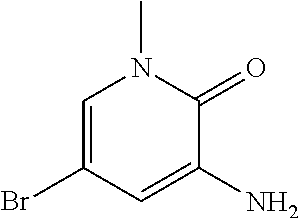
C1=C(Br)C=C(N)C(=O)N1C
